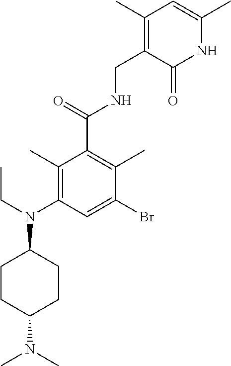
C1CC(N(C)C)CCC1N(CC)C1=C(C)C(C(=O)NCC2=C(C)C=C(C)NC2=O)=C(C)C(Br)=C1
